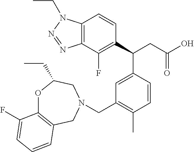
C1(C(CC(O)=O)C2=CC(CN3CC4=C(OC(CC)C3)C(F)=CC=C4)=C(C)C=C2)=C(F)C2=C(C=C1)N(CC)N=N2
